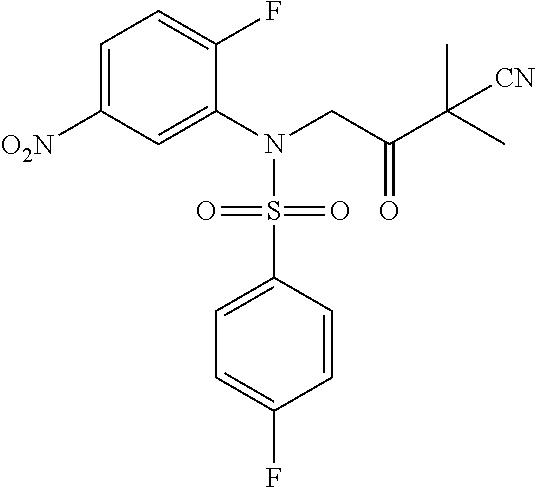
C1=C([O2N])C=C(N(CC(C(C)(C)[CN])=O)S(C2=CC=C(F)C=C2)(=O)=O)C(F)=C1
